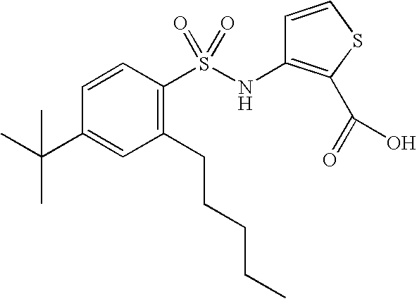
C1=CC(S(NC2=C(C(=O)O)SC=C2)(=O)=O)=C(CCCCC)C=C1C(C)(C)C
